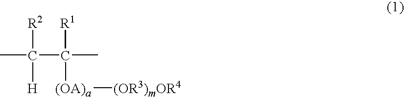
CC(C([R1])(C)[(OA)a][(OR3)mOR4])([R2])[H]
